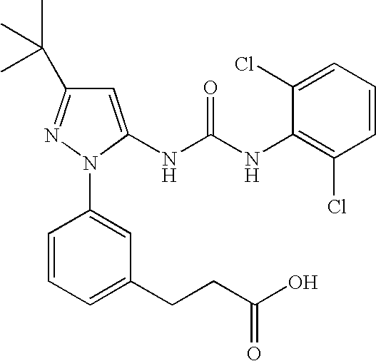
C1=C(NC(NC2=C(Cl)C=CC=C2Cl)=O)N(C2=CC(CCC(O)=O)=CC=C2)N=C1C(C)(C)C
